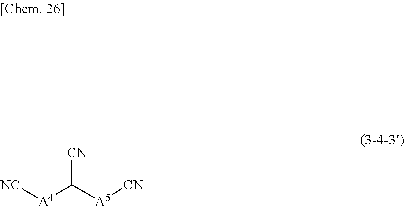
[NC][A4]C([A5][CN])[CN]
